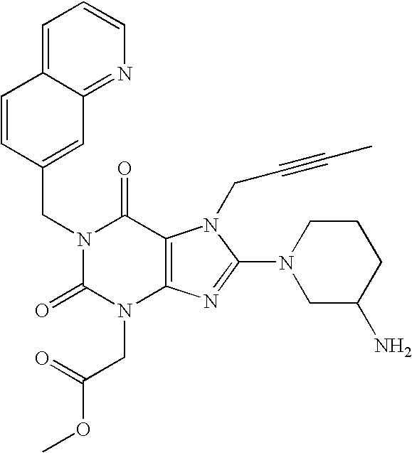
C1=CC(CN2C(=O)N(CC(OC)=O)C3=C(C2=O)N(CC#CC)C(N2CC(N)CCC2)=N3)=CC2=NC=CC=C12
